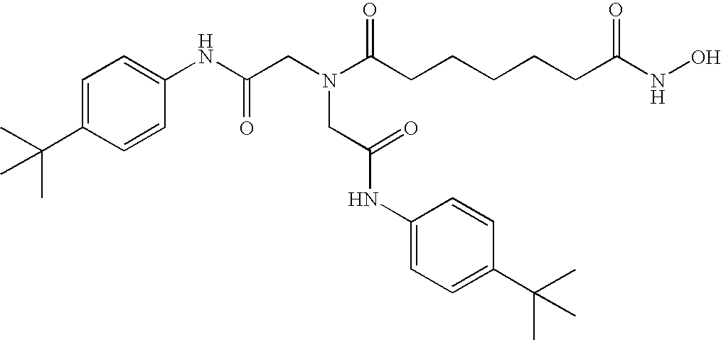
C1=C(C(C)(C)C)C=CC(NC(CN(C(CCCCCC(NO)=O)=O)CC(NC2=CC=C(C(C)(C)C)C=C2)=O)=O)=C1
